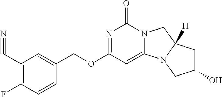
C1(C#N)=C(F)C=CC(COC2=NC(=O)N3C(=C2)N2C([H])(C3)CC(O)C2)=C1
